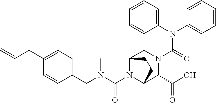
C(N1C2C(C(O)=O)N(C(N(C3=CC=CC=C3)C3=CC=CC=C3)=O)CC1CC2)(N(CC1=CC=C(CC=C)C=C1)C)=O
